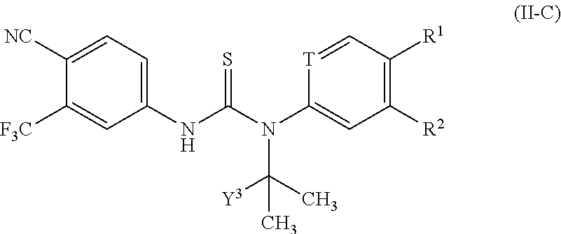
C1([NC])=CC=C(NC(N(C2=CC([R2])=C([R1])C=[T]2)C(C)([Y3])C)=S)C=C1[F3C]
